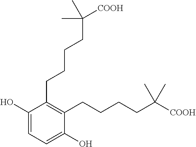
C1(O)=CC=C(O)C(CCCCC([COOH])(C)C)=C1CCCCC(C)([COOH])C
